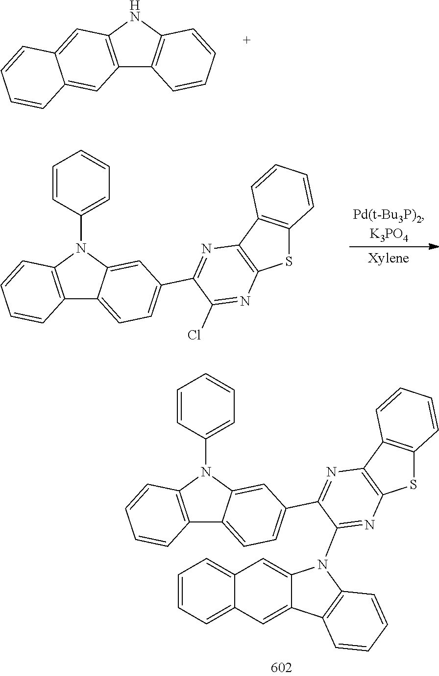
C12=C(NC3=C1C=CC=C3)C=C1C(=C2)C=CC=C1.C12=C(N=C(Cl)C(C3=CC=C4C5=C(N(C6=CC=CC=C6)C4=C3)C=CC=C5)=N1)SC1=C2C=CC=C1.C12=C(N=C(N3C4=CC5=CC=CC=C5C=C4C4=C3C=CC=C4)C(C3=CC=C4C5=C(N(C6=CC=CC=C6)C4=C3)C=CC=C5)=N1)SC1=C2C=CC=C1
